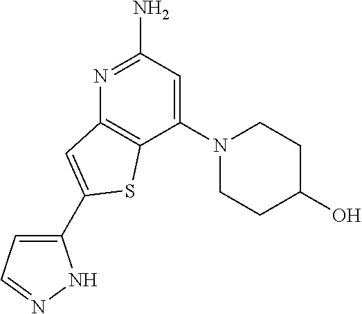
C1(N2CCC(O)CC2)=CC(N)=NC2=C1SC(C1=CC=NN1)=C2
